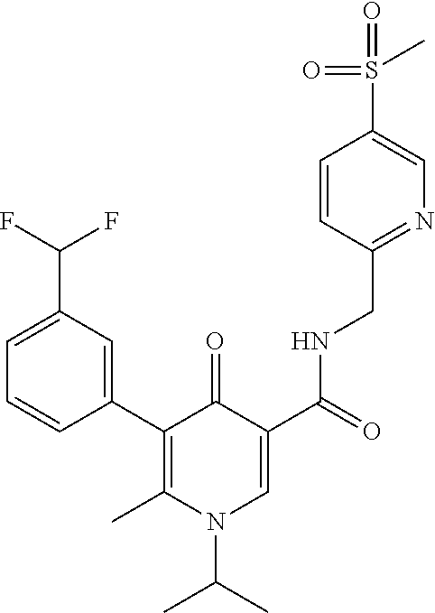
C1=CC(C2=C(C)N(C(C)C)C=C(C(=O)NCC3=NC=C(S(C)(=O)=O)C=C3)C2=O)=CC(C(F)F)=C1
